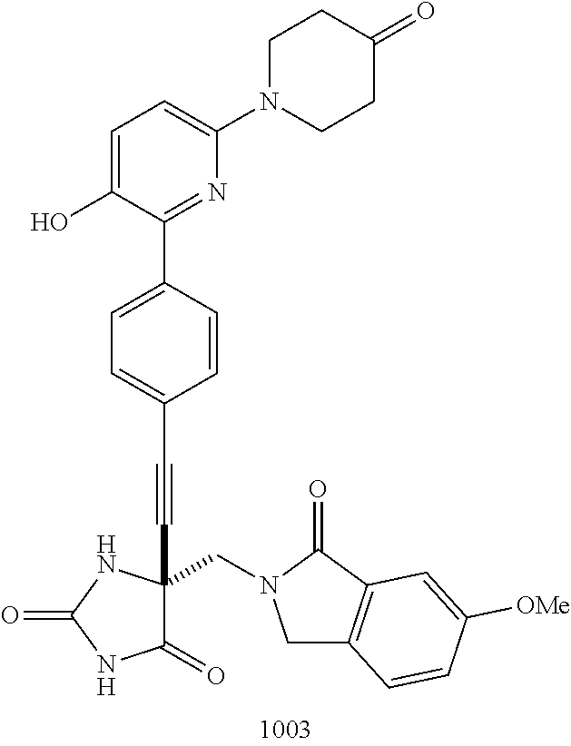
C(#CC1(CN2CC3=C(C2=O)C=C([OMe])C=C3)C(=O)NC(=O)N1)C1=CC=C(C2=NC(N3CCC(=O)CC3)=CC=C2O)C=C1
